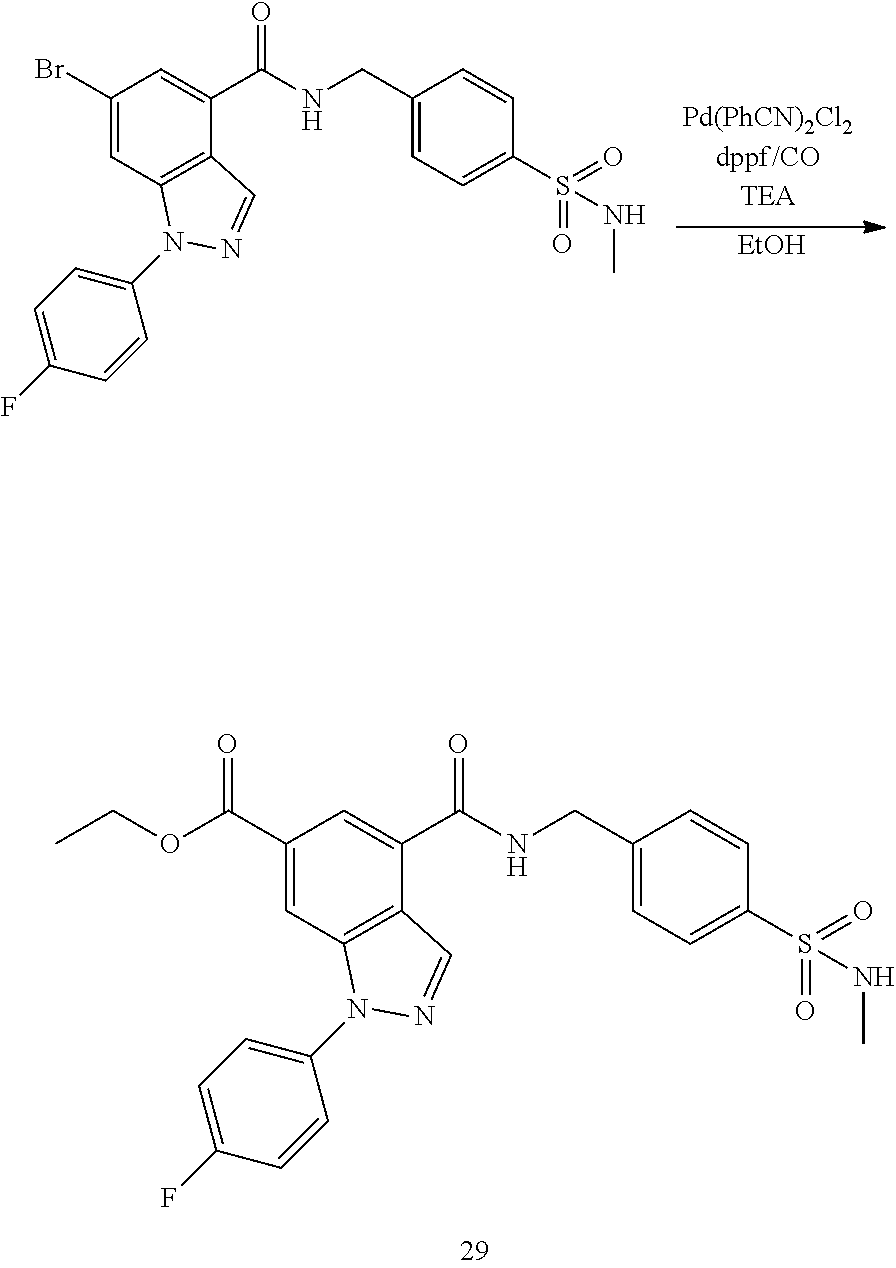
C1(Br)=CC2=C(C(C(NCC3=CC=C(S(=O)(=O)NC)C=C3)=O)=C1)C=NN2C1=CC=C(F)C=C1.[EtOH].C1(C(=O)OCC)=CC2=C(C(C(NCC3=CC=C(S(=O)(=O)NC)C=C3)=O)=C1)C=NN2C1=CC=C(F)C=C1
